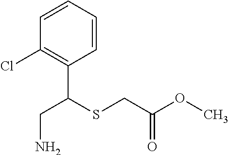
C1=CC=CC(Cl)=C1C(SCC(OC)=O)CN
